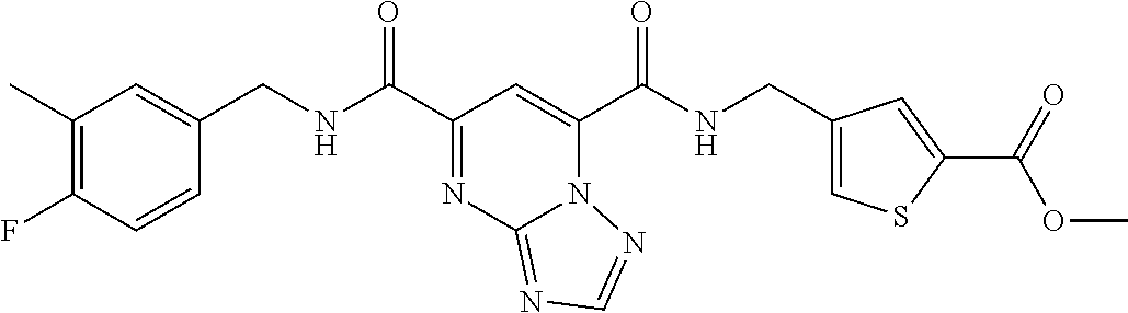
C1(C)=C(F)C=CC(CNC(C2=NC3=NC=NN3C(C(NCC3=CSC(C(=O)OC)=C3)=O)=C2)=O)=C1
